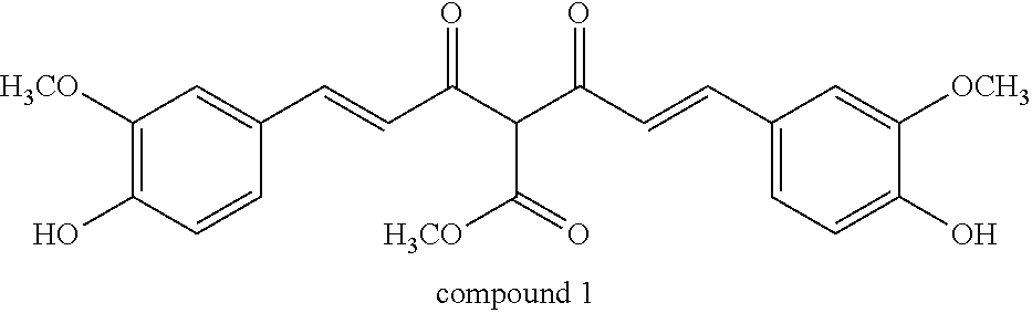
C1([H3CO])=C(O)C=CC(C=CC(C(C(C=CC2=CC=C(O)C([OCH3])=C2)=O)C(=O)[H3CO])=O)=C1
